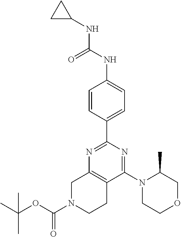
C1N(C(OC(C)(C)C)=O)CCC2=C1N=C(C1=CC=C(NC(NC3CC3)=O)C=C1)N=C2N1CCOCC1C
